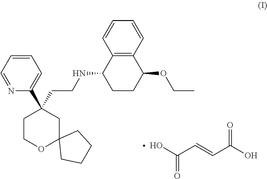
C1=CC=NC(C2(CCNC3CCC(OCC)C4=C3C=CC=C4)CCOC3(C2)CCCC3)=C1.C(C=CC(O)=O)(O)=O
